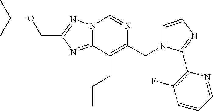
N12C(=NC(COC(C)C)=N1)C(CCC)=C(CN1C=CN=C1C1=C(F)C=CC=N1)N=C2
